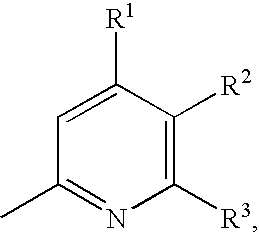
C1([R3])=C([R2])C([R1])=CC(C)=N1
